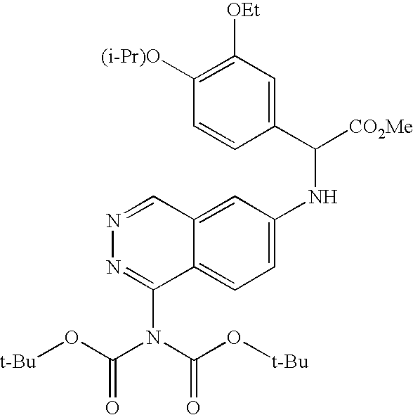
C1(NC([CO2Me])C2=CC([OEt])=C([(i-Pr)O])C=C2)=CC=C2C(=C1)C=NN=C2N(C(O[t-Bu])=O)C(O[t-Bu])=O
